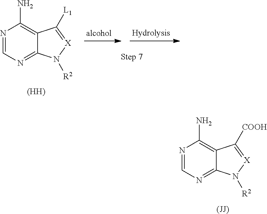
N1=CN=C2C(=C1N)C([COOH])=[X]N2[R2].[(JJ)].N1=CN=C2C(=C1N)C([L1])=[X]N2[R2].[(HH)]
